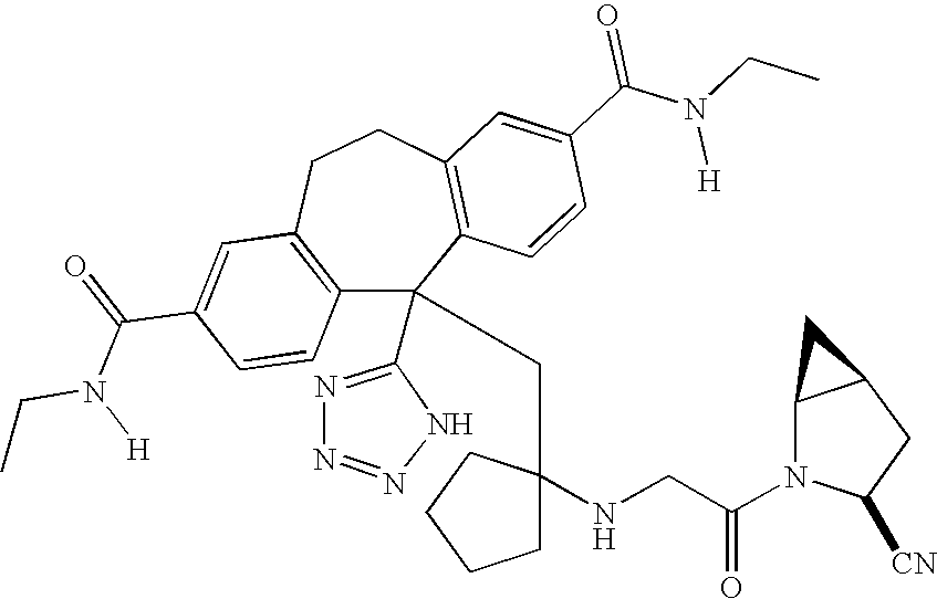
C1(C(=O)N(CC)[H])=CC2=C(C=C1)C(C1=NN=NN1)(CC1(NCC(N3C([CN])CC4C3C4)=O)CCCC1)C1=C(CC2)C=C(C(N(CC)[H])=O)C=C1
